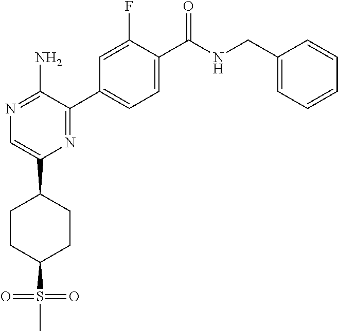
C1(CNC(C2=CC=C(C3=NC(C4CCC(S(C)(=O)=O)CC4)=CN=C3N)C=C2F)=O)=CC=CC=C1
